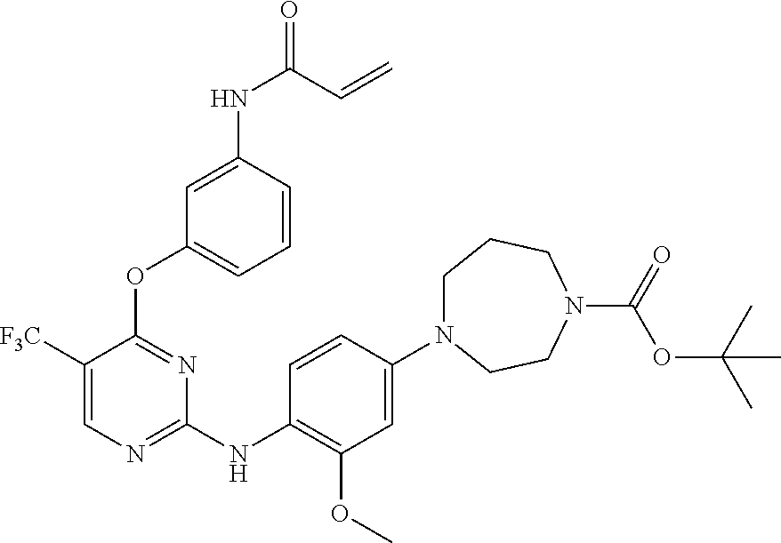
C1(NC(=O)C=C)=CC(OC2=NC(NC3=C(OC)C=C(N4CCCN(C(OC(C)(C)C)=O)CC4)C=C3)=NC=C2[F3C])=CC=C1
